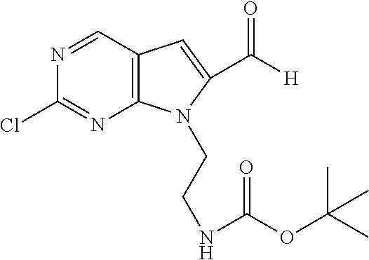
C12=C(C=NC(Cl)=N1)C=C(C([H])=O)N2CCNC(OC(C)(C)C)=O
